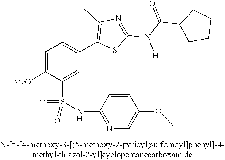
C1=C([OMe])C(S(NC2=NC=C(OC)C=C2)(=O)=O)=CC(C2=C(C)N=C(N(C(C3CCCC3)=O)[H])S2)=C1
